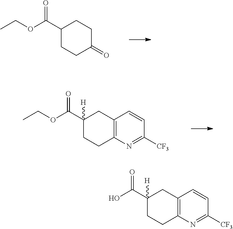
C1C(=O)CCC(C(OCC)=O)C1.C12=C(N=C([CF3])C=C1)CCC(C(OCC)=O)([H])C2.C12=C(N=C([CF3])C=C1)CCC(C(O)=O)([H])C2
